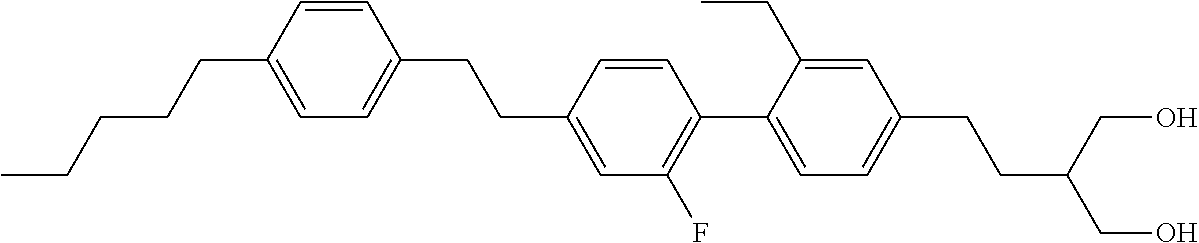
C1=CC(CCC2=CC=C(CCCCC)C=C2)=CC(F)=C1C1=CC=C(CCC(CO)CO)C=C1CC
